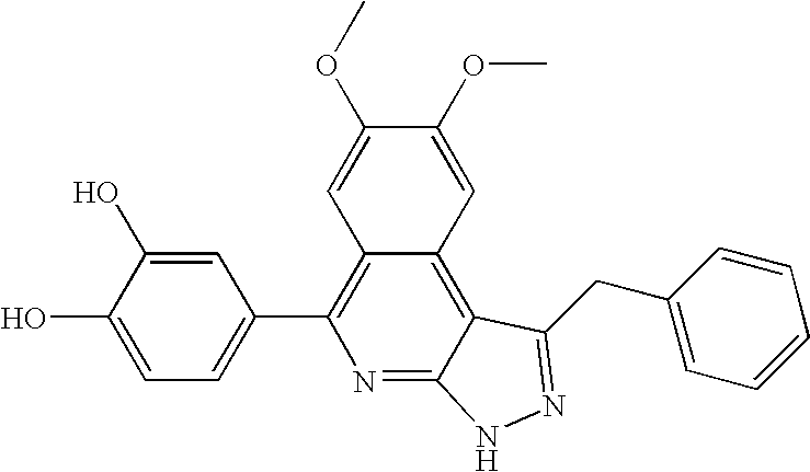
C1=C(O)C(O)=CC(C2=C3C(=C4C(=N2)NN=C4CC2=CC=CC=C2)C=C(OC)C(OC)=C3)=C1
